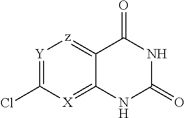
[Y]1=C(Cl)[X]=C2C(=[z]1)C(=O)NC(=O)N2
